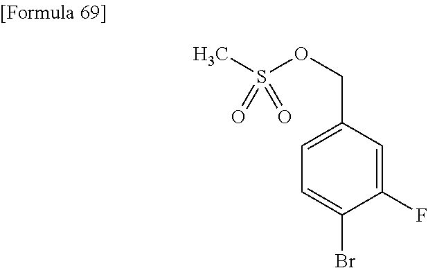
C1=C(Br)C(F)=CC(COS(C)(=O)=O)=C1
